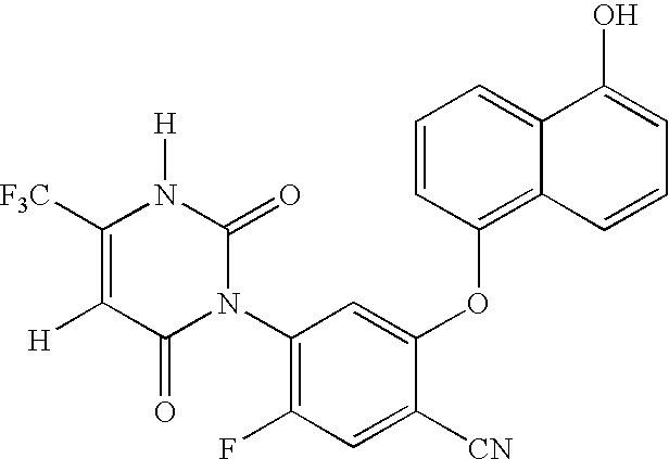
C1=CC(OC2=CC(N3C(=O)N([H])C([F3C])=C([H])C3=O)=C(F)C=C2[CN])=C2C(=C1)C(O)=CC=C2
